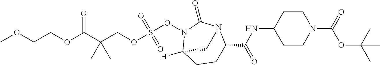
C(COC(C(COS(ON1C2([H])CCC(C(NC3CCN(C(=O)OC(C)(C)C)CC3)=O)N(C1=O)C2)(=O)=O)(C)C)=O)OC
